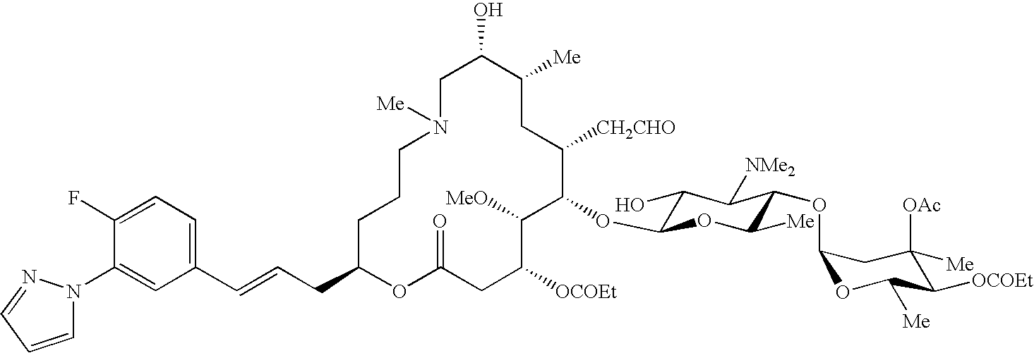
C1C(O)C([Me])CC([CH2CHO])C(OC2C(O)C([NMe2])C(OC3OC([Me])C([OCOEt])C([OAc])([Me])C3)C([Me])O2)C([MeO])C([OCOEt])CC(=O)OC(CC=CC2=CC=C(F)C(N3C=CC=N3)=C2)CCCN1[Me]
